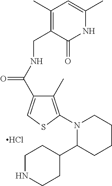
C1(C(NCC2=C(C)C=C(C)NC2=O)=O)=CSC(N2C(C3CCNCC3)CCCC2)=C1C.Cl
